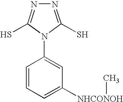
C1([NHCONOH]C)=CC=CC(N2C(S)=NN=C2S)=C1
